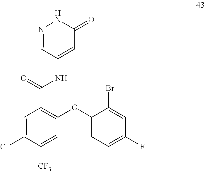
N1=CC(NC(C2=C(OC3=CC=C(F)C=C3Br)C=C([CF3])C(Cl)=C2)=O)=CC(=O)N1
